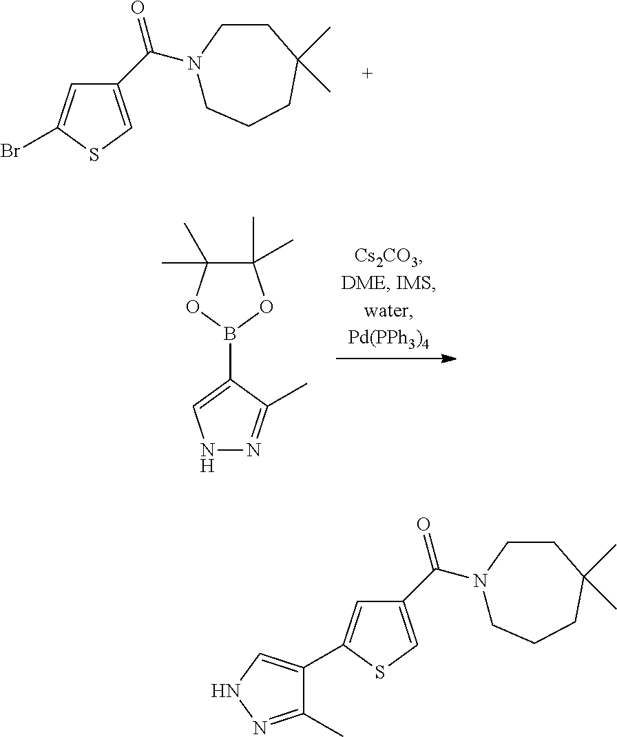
C1(C(N2CCCC(C)(C)CC2)=O)=CSC(Br)=C1.C1(C)(C)C(C)(C)OB(C2=CNN=C2C)O1.C1(C(=O)N2CCCC(C)(C)CC2)=CSC(C2=CNN=C2C)=C1
